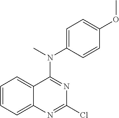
C1=CC=C2C(=C1)C(N(C1=CC=C(OC)C=C1)C)=NC(Cl)=N2
